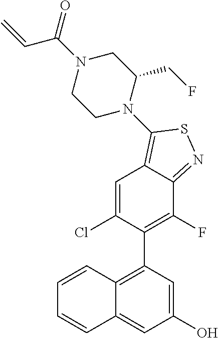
C12=C(C3=C(F)C4=NSC(N5C(CF)CN(C(=O)C=C)CC5)=C4C=C3Cl)C=C(O)C=C1C=CC=C2
